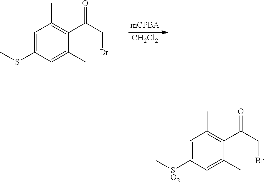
[CH2Cl2].C1=C(SC)C=C(C)C(C(CBr)=O)=C1C.C1=C([SO2]C)C=C(C)C(C(CBr)=O)=C1C
